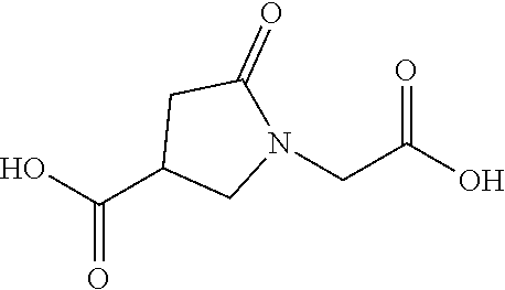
OC(C1CN(CC(O)=O)C(=O)C1)=O
